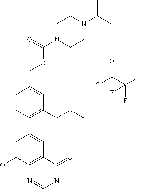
O=C(C(F)(F)F)O.N1(C(=O)OCC2=CC(COC)=C(C3=CC4=C(C(O)=C3)N=CNC4=O)C=C2)CCN(C(C)C)CC1
